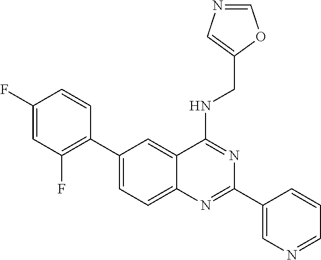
C1(C2=C(F)C=C(F)C=C2)=CC=C2C(=C1)C(NCC1=CN=CO1)=NC(C1=CN=CC=C1)=N2
